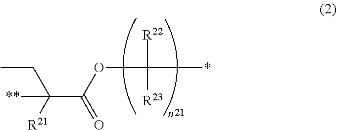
C(C(OC([R22])(*)[R23])=O)([R21])(CC)[**]
